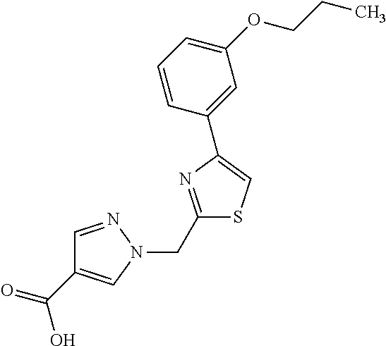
C1=NN(CC2=NC(C3=CC(OCCC)=CC=C3)=CS2)C=C1C(=O)O
